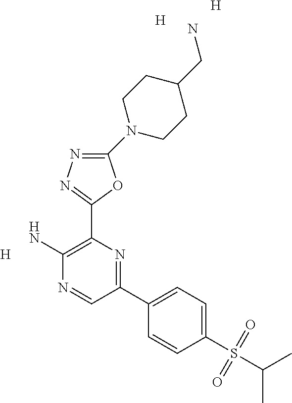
[H].C1(N2CCC(CN)CC2)=NN=C(C2=C(N)N=CC(C3=CC=C(S(C(C)C)(=O)=O)C=C3)=N2)O1.[H].[H]
